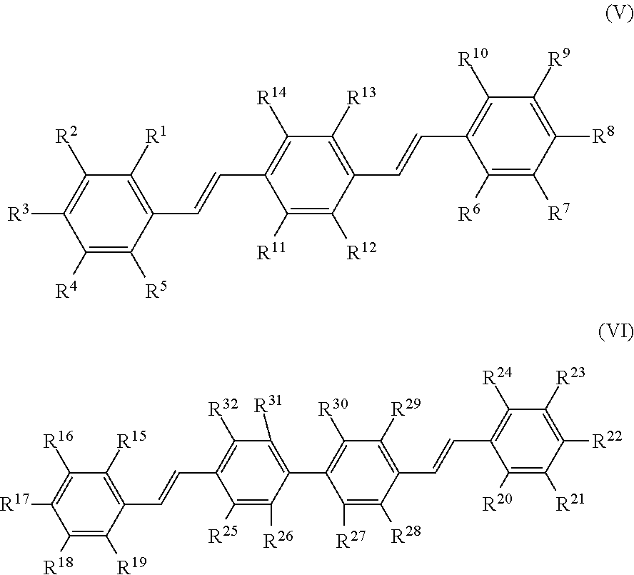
C1(C=CC2=C([R32])C([R31])=C(C3=C([R30])C([R29])=C(C=CC4=C([R24])C([R23])=C([R22])C([R21])=C4[R20])C([R28])=C3[R27])C([R26])=C2[R25])=C([R15])C([R16])=C([R17])C([R18])=C1[R19].C1(C=CC2=C([R14])C([R13])=C(C=CC3=C([R10])C([R9])=C([R8])C([R7])=C3[R6])C([R12])=C2[R11])=C([R1])C([R2])=C([R3])C([R4])=C1[R5]
